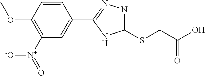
C1(SCC(O)=O)=NN=C(C2=CC([N+](=O)[-O])=C(OC)C=C2)N1
